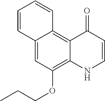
C1=CC2=CC(OCCC)=C3C(=C2C=C1)C(=O)C=CN3
